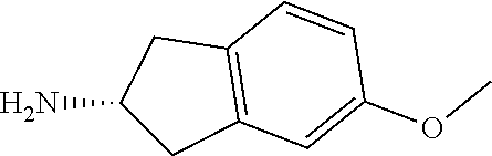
C1(N)CC2=C(C1)C=CC(OC)=C2
